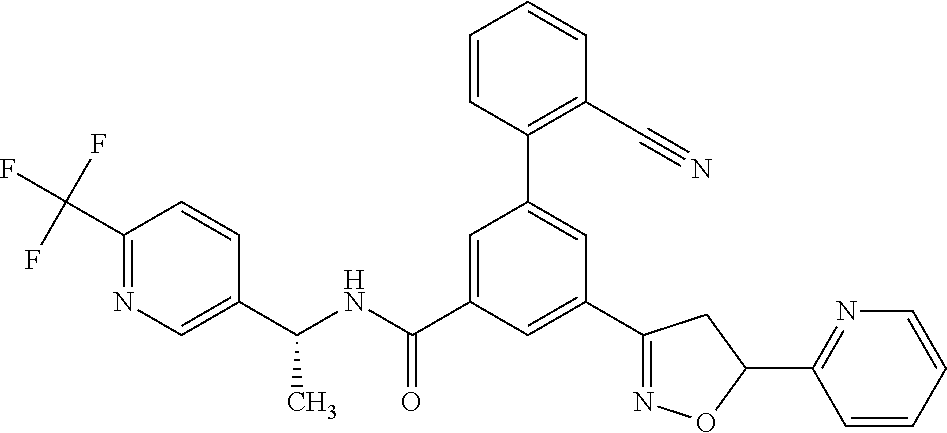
C1(C(NC(=O)C2=CC(C3=C(C#N)C=CC=C3)=CC(C3=NOC(C4=NC=CC=C4)C3)=C2)C)=CN=C(C(F)(F)F)C=C1
